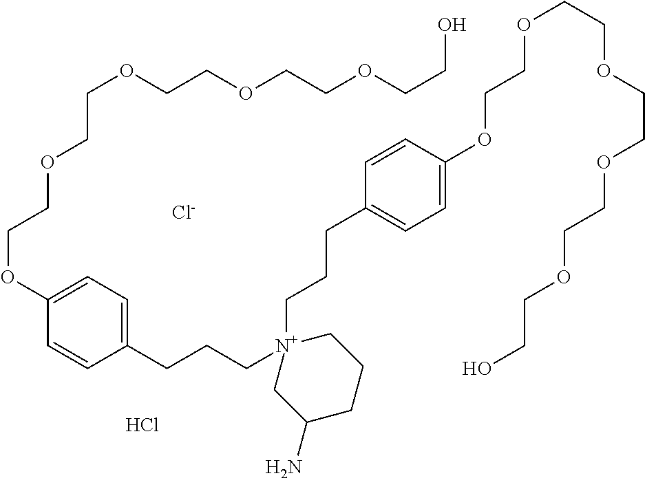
C(OCCOCCOCCO)COCCOC1=CC=C(CCC[N+]2(CCCC3=CC=C(OCCOCCOCCOCCOCCO)C=C3)CC(N)CCC2)C=C1.Cl.[Cl-]
